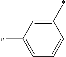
C1(*)=CC([#])=CC=C1
